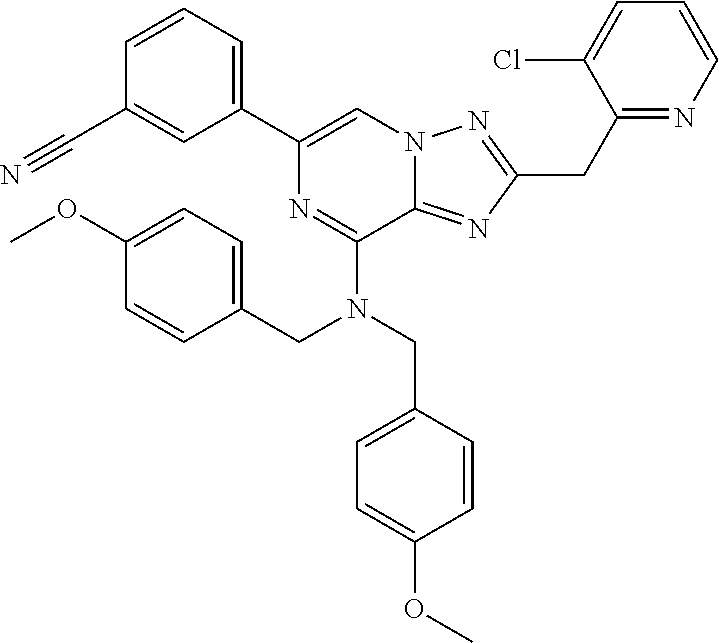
C1(C2=CN3C(=NC(CC4=NC=CC=C4Cl)=N3)C(N(CC3=CC=C(OC)C=C3)CC3=CC=C(OC)C=C3)=N2)=CC=CC(C#N)=C1
